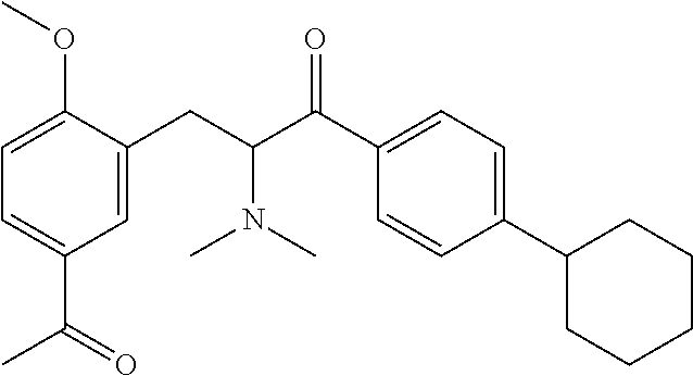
C1=C(CC(C(C2=CC=C(C3CCCCC3)C=C2)=O)N(C)C)C(OC)=CC=C1C(=O)C
